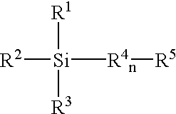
[R2][Si]([R4n][R5])([R1])[R3]
